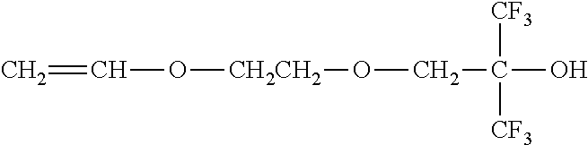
C=CO[CH2CH2]OCC([CF3])(O)[CF3]
